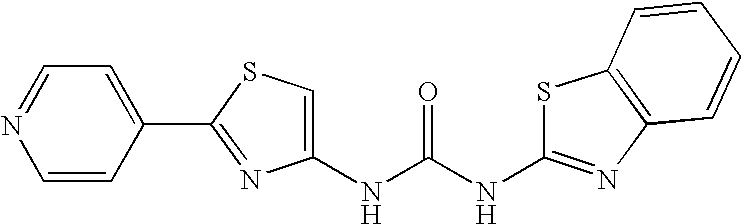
C1(NC(NC2=NC3=C(S2)C=CC=C3)=O)=CSC(C2=CC=NC=C2)=N1
